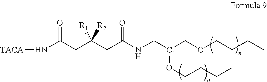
N(C(CC(CC(NC[C1](COCCCC)OCCCC)=O)([R1])[R2])=O)[TACA]
